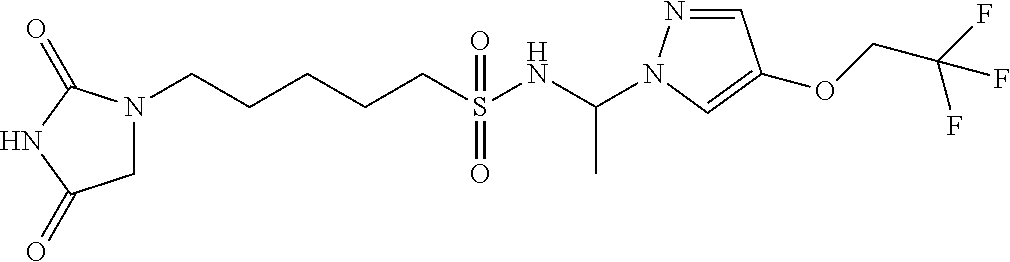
N1(CCCCCS(NC(C)N2N=CC(OCC(F)(F)F)=C2)(=O)=O)CC(=O)NC1=O
